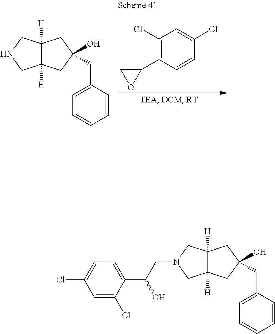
C1(Cl)=C(C2CO2)C=CC(Cl)=C1.C12([H])C([H])(CNC1)CC(CC1=CC=CC=C1)(O)C2.C12([H])C([H])(CN(CC(C3=CC=C(Cl)C=C3Cl)O)C1)CC(CC1=CC=CC=C1)(O)C2
